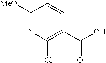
C1([MeO])=NC(Cl)=C(C(O)=O)C=C1
